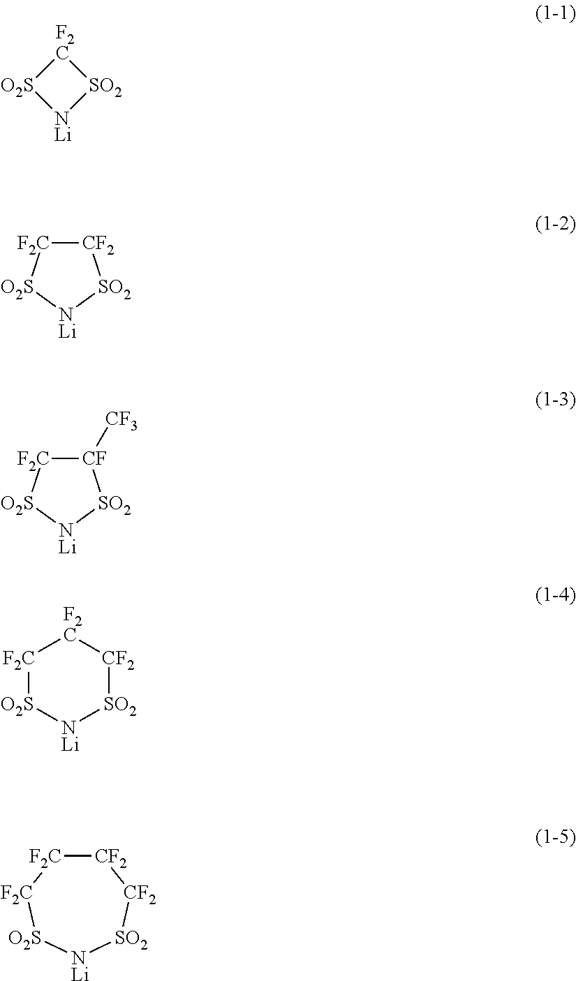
[F2C]1[O2S][NLi][SO2]1.[CF2]1[F2C][O2S][NLi][SO2]1.[CF]1([CF3])[F2C][O2S][NLi][SO2]1.[F2C]1[O2S][NLi][SO2][CF2][F2C]1.[CF2]1[F2C][F2C][O2S][NLi][SO2][CF2]1
